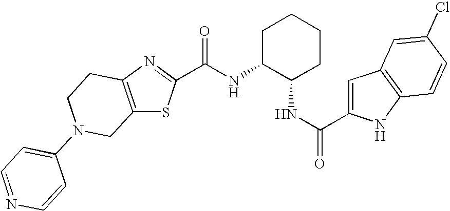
C12=C(N=C(C(NC3C(NC(=O)C4=CC5=C(N4)C=CC(Cl)=C5)CCCC3)=O)S1)CCN(C1=CC=NC=C1)C2
